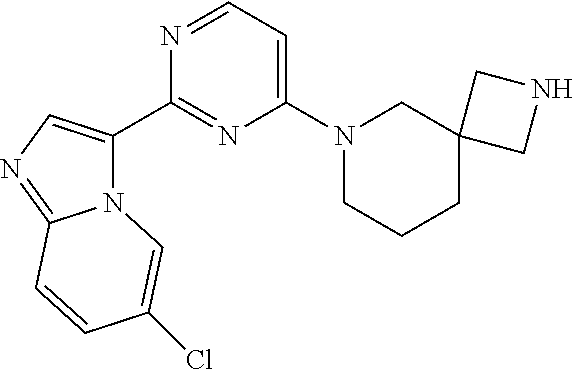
N12C(C3=NC(N4CCCC5(C4)CNC5)=CC=N3)=CN=C1C=CC(Cl)=C2
